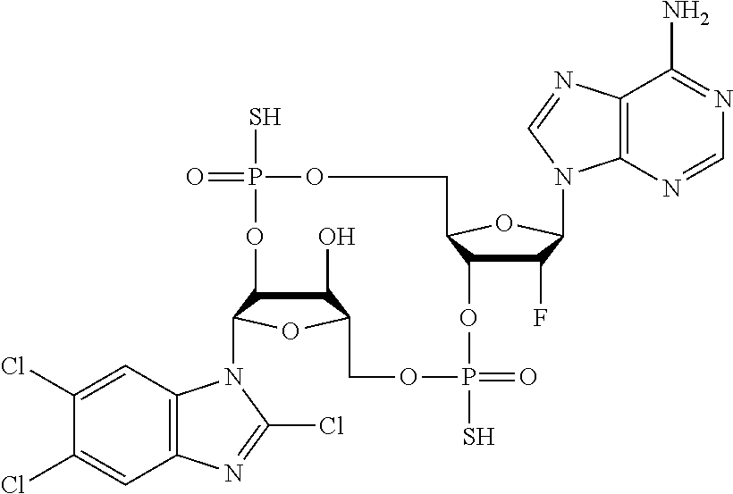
C1(O)C2C(N3C4=C(C=C(Cl)C(Cl)=C4)N=C3Cl)OC1COP(S)(=O)OC1C(F)C(N3C4=C(C(N)=NC=N4)N=C3)OC1COP(S)(=O)O2
